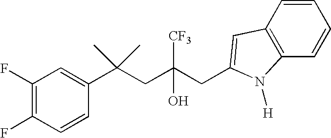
C1=CC(C(CC(CC2=CC3=C(C=CC=C3)N2[H])([CF3])O)(C)C)=CC(F)=C1F
